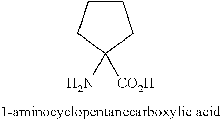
NC1([CO2H])CCCC1
